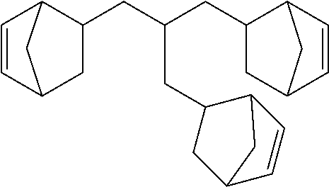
C1=CC2CC(CC(CC3CC4C=CC3C4)CC3CC4C=CC3C4)C1C2
